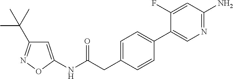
N(C(=O)CC1=CC=C(C2=CN=C(N)C=C2F)C=C1)C1=CC(C(C)(C)C)=NO1
